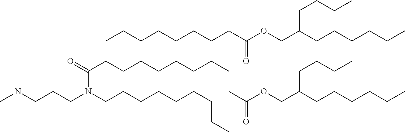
N(CCCN(C(C(CCCCCCCCC(OCC(CCCCCC)CCCC)=O)CCCCCCCCC(OCC(CCCCCC)CCCC)=O)=O)CCCCCCCCC)(C)C
